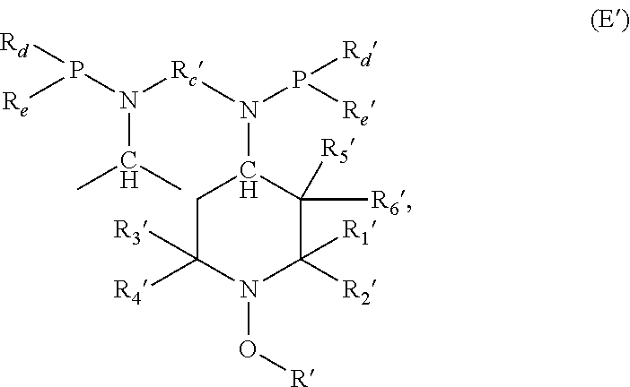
[Re]P(N([Rc]N(P([Re])[Rd])C1CC([R3])([R4])N(O[R])C([R1])([R2])C1([R6])[R5])C(C)C)[Rd]
